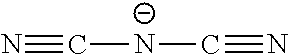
C([N-]C#N)#N
